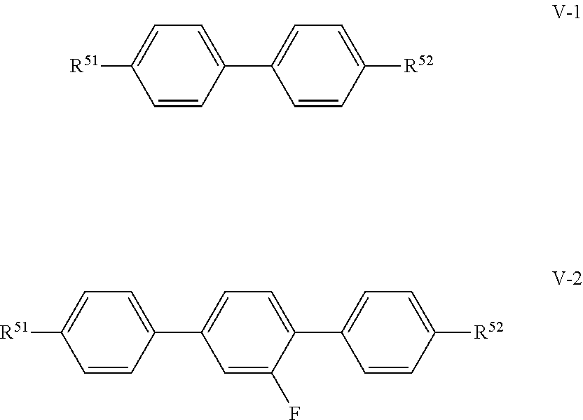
C1=CC(C2=CC=C([R52])C=C2)=CC=C1[R51].C1=CC(C2=CC=C(C3=CC=C([R52])C=C3)C(F)=C2)=CC=C1[R51]
